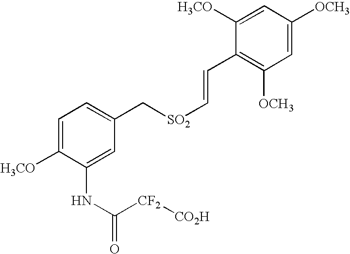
C1=C([H3CO])C(NC(=O)[CF2][CO2H])=CC(C[SO2]C=CC2=C([OCH3])C=C([OCH3])C=C2[H3CO])=C1
